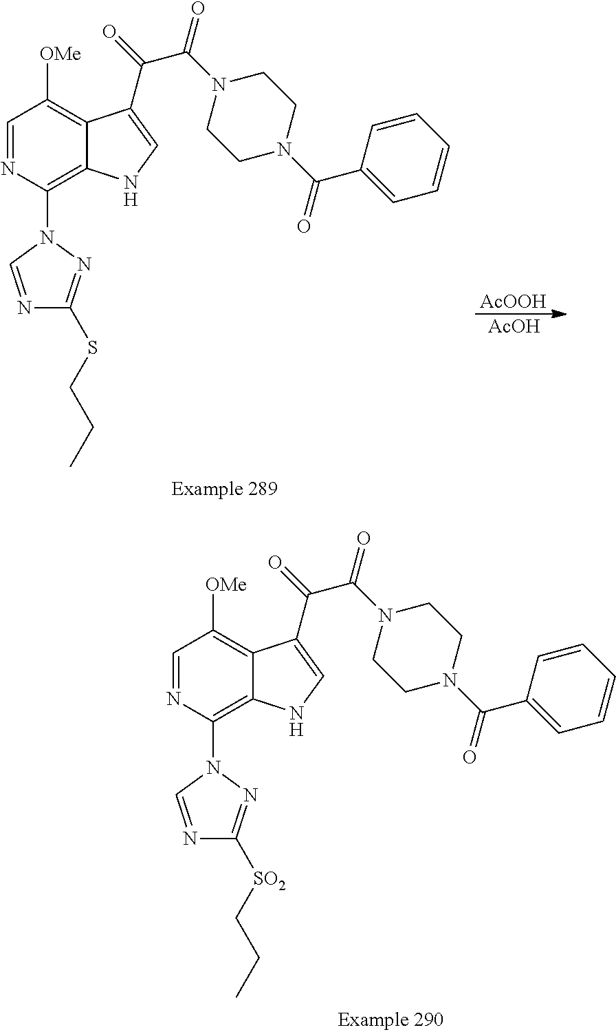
C1=NC(N2C=NC(SCCC)=N2)=C2C(=C1[OMe])C(C(=O)C(N1CCN(C(C3=CC=CC=C3)=O)CC1)=O)=CN2.[AcOOH].[AcOH].C1=NC(N2C=NC([SO2]CCC)=N2)=C2C(=C1[OMe])C(C(=O)C(N1CCN(C(C3=CC=CC=C3)=O)CC1)=O)=CN2
